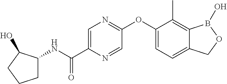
C1(OC2=NC=C(C(NC3CCCC3O)=O)N=C2)=CC=C2C(=C1C)B(O)OC2
